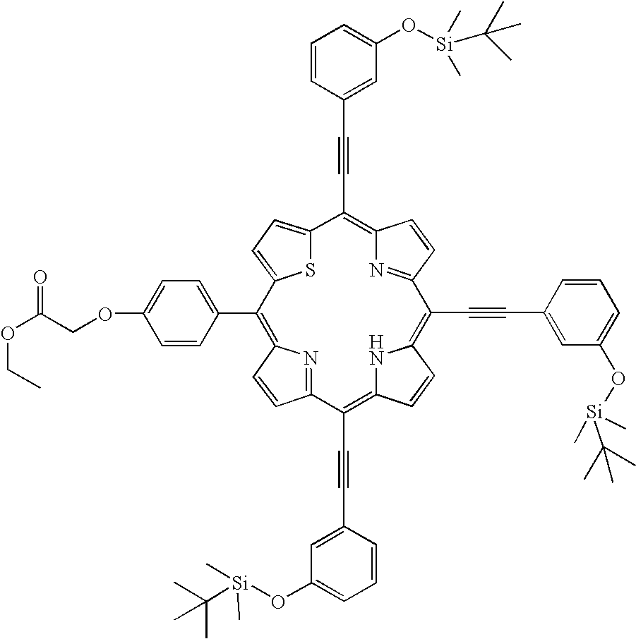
C1=CC(C2=C3C=CC(=N3)C(C#CC3=CC(O[Si](C)(C)C(C)(C)C)=CC=C3)=C3C=CC(=C(C#CC4=CC(O[Si](C)(C)C(C)(C)C)=CC=C4)C4=NC(=C(C#CC5=CC(O[Si](C)(C)C(C)(C)C)=CC=C5)C5=CC=C2S5)C=C4)N3)=CC=C1OCC(OCC)=O
